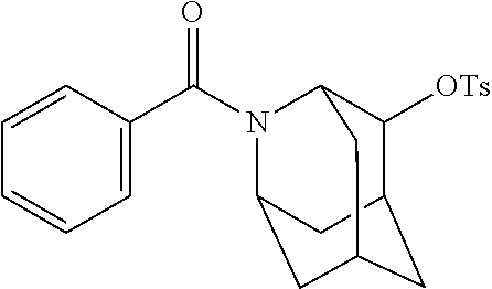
C1([OTs])C2CC3CC(N(C(C4=CC=CC=C4)=O)C1C3)C2
